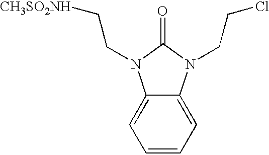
C1=CC=C2C(=C1)N(CC[CH3SO2NH])C(=O)N2CCCl
